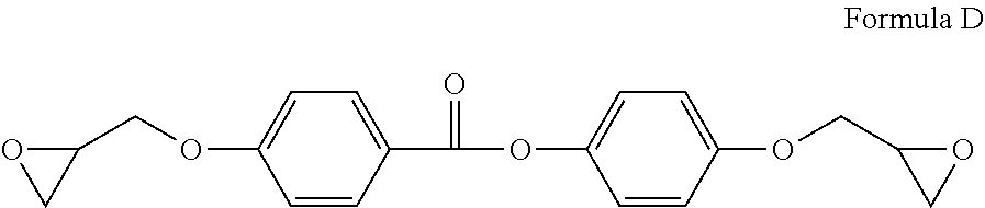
O(C(=O)C1=CC=C(OCC2OC2)C=C1)C1=CC=C(OCC2CO2)C=C1
